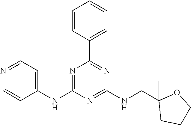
C1(NC2=CC=NC=C2)=NC(C2=CC=CC=C2)=NC(NCC2(C)CCCO2)=N1
